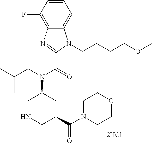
C1(F)=C2C(=CC=C1)N(CCCCOC)C(C(=O)N(CC(C)C)C1CNCC(C(N3CCOCC3)=O)C1)=N2
